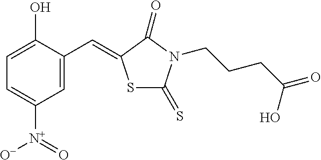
C1=C(C=C2SC(=S)N(CCCC(=O)O)C2=O)C(O)=CC=C1[N+](=O)[O-]
